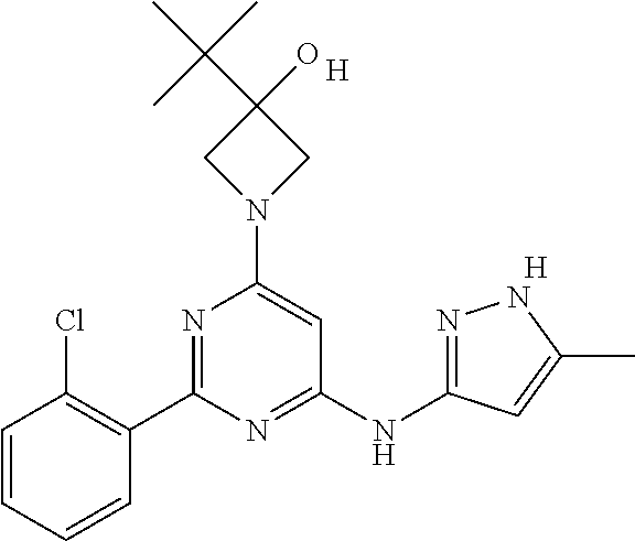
N1(C2=CC(NC3=NNC(C)=C3)=NC(C3=C(Cl)C=CC=C3)=N2)CC(C(C)(C)C)(O)C1.[H].[H]
